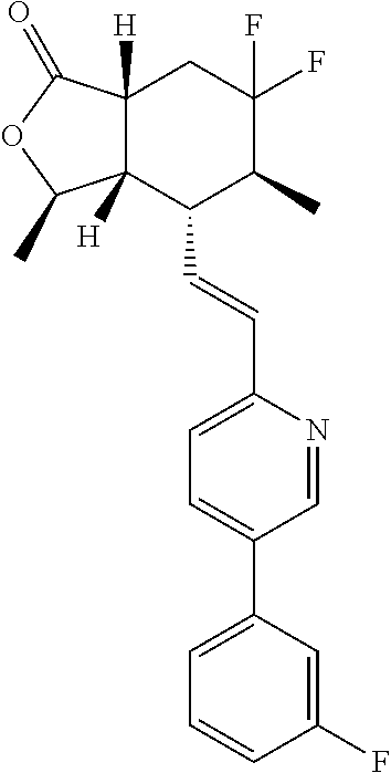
C12([H])C([H])(C(=O)OC1C)CC(F)(F)C(C)C2C=CC1=CC=C(C2=CC=CC(F)=C2)C=N1
